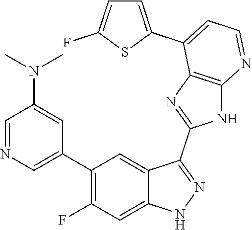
C1=NC=C(C2=C(F)C=C3C(=C2)C(C2=NC4=C(N2)N=CC=C4C2=CC=C(F)S2)=NN3)C=C1N(C)C
